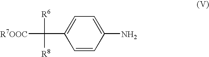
C1=CC(N)=CC=C1C([R6])([R8])[R7OOC]
